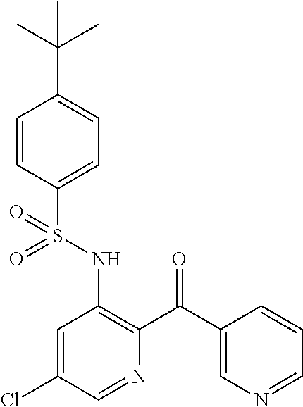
C1=CC(S(NC2=C(C(C3=CN=CC=C3)=O)N=CC(Cl)=C2)(=O)=O)=CC=C1C(C)(C)C
